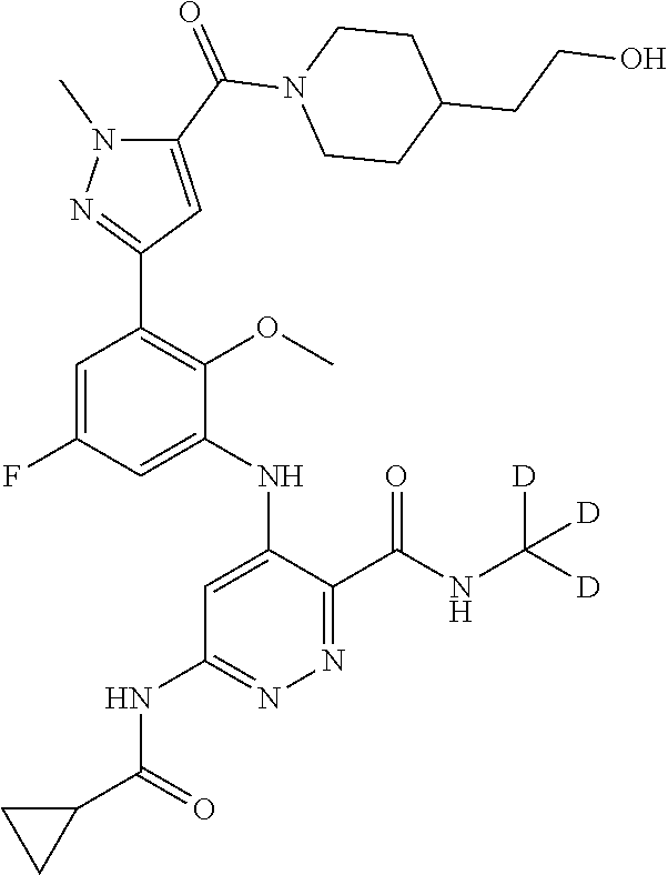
C1=C(NC2=CC(NC(C3CC3)=O)=NN=C2C(NC([D])([D])[D])=O)C(OC)=C(C2=NN(C)C(C(N3CCC(CCO)CC3)=O)=C2)C=C1F
